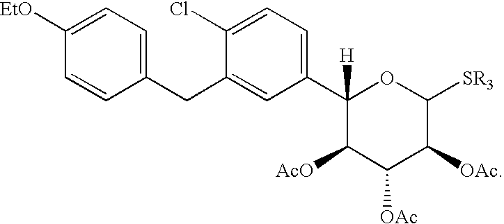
C1([EtO])=CC=C(CC2=CC(C3([H])C([AcO])C([OAc])C([OAc])C([SR3])O3)=CC=C2Cl)C=C1
